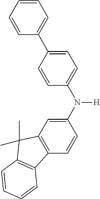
C1=CC=CC(C2=CC=C(N(C3=CC4=C(C=C3)C3=C(C4(C)C)C=CC=C3)[H])C=C2)=C1
